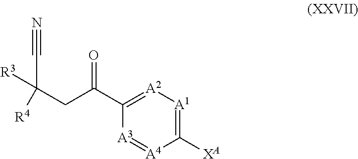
C1([XA])=[A1][A2]=C(C(=O)CC([R4])(C#N)[R3])[A3]=[A4]1
